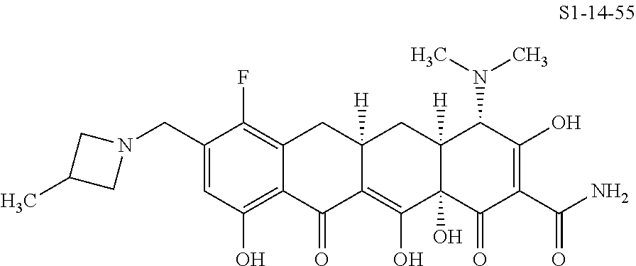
C1(CN2CC(C)C2)=CC(O)=C2C(=C1F)CC1([H])C(=C(O)C3(O)C([H])(C1)C(N(C)C)C(O)=C(C(N)=O)C3=O)C2=O
